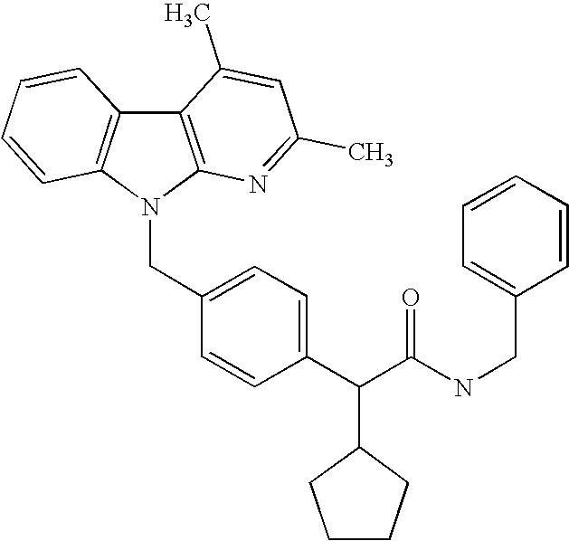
C12=C(N(CC3=CC=C(C(C(NCC4=CC=CC=C4)=O)C4CCCC4)C=C3)C3=C1C=CC=C3)N=C(C)C=C2C
